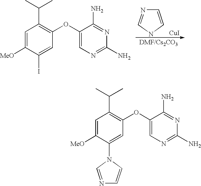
C1=C([MeO])C(I)=CC(OC2=CN=C(N)N=C2N)=C1C(C)C.C1=CNC=N1.[CuI].C1=C([MeO])C(N2C=CN=C2)=CC(OC2=CN=C(N)N=C2N)=C1C(C)C
